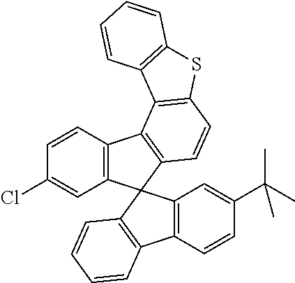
C12=C(C=CC(Cl)=C1)C1=C(C23C2=C(C4=C3C=C(C(C)(C)C)C=C4)C=CC=C2)C=CC2=C1C1=C(S2)C=CC=C1
